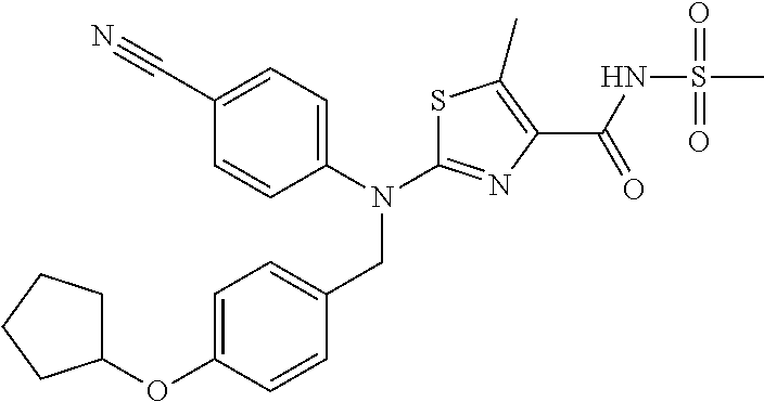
N(C1=NC(C(NS(C)(=O)=O)=O)=C(C)S1)(CC1=CC=C(OC2CCCC2)C=C1)C1=CC=C(C#N)C=C1
